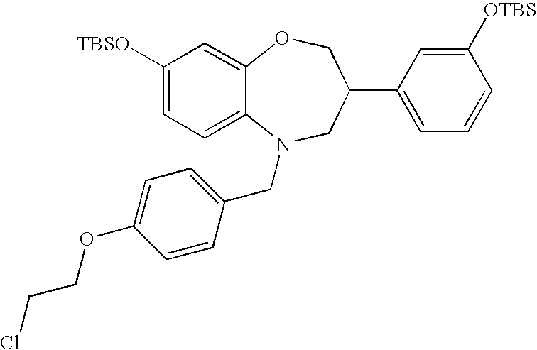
C1([TBSO])=CC=C2C(=C1)OCC(C1=CC=CC([OTBS])=C1)CN2CC1=CC=C(OCCCl)C=C1
